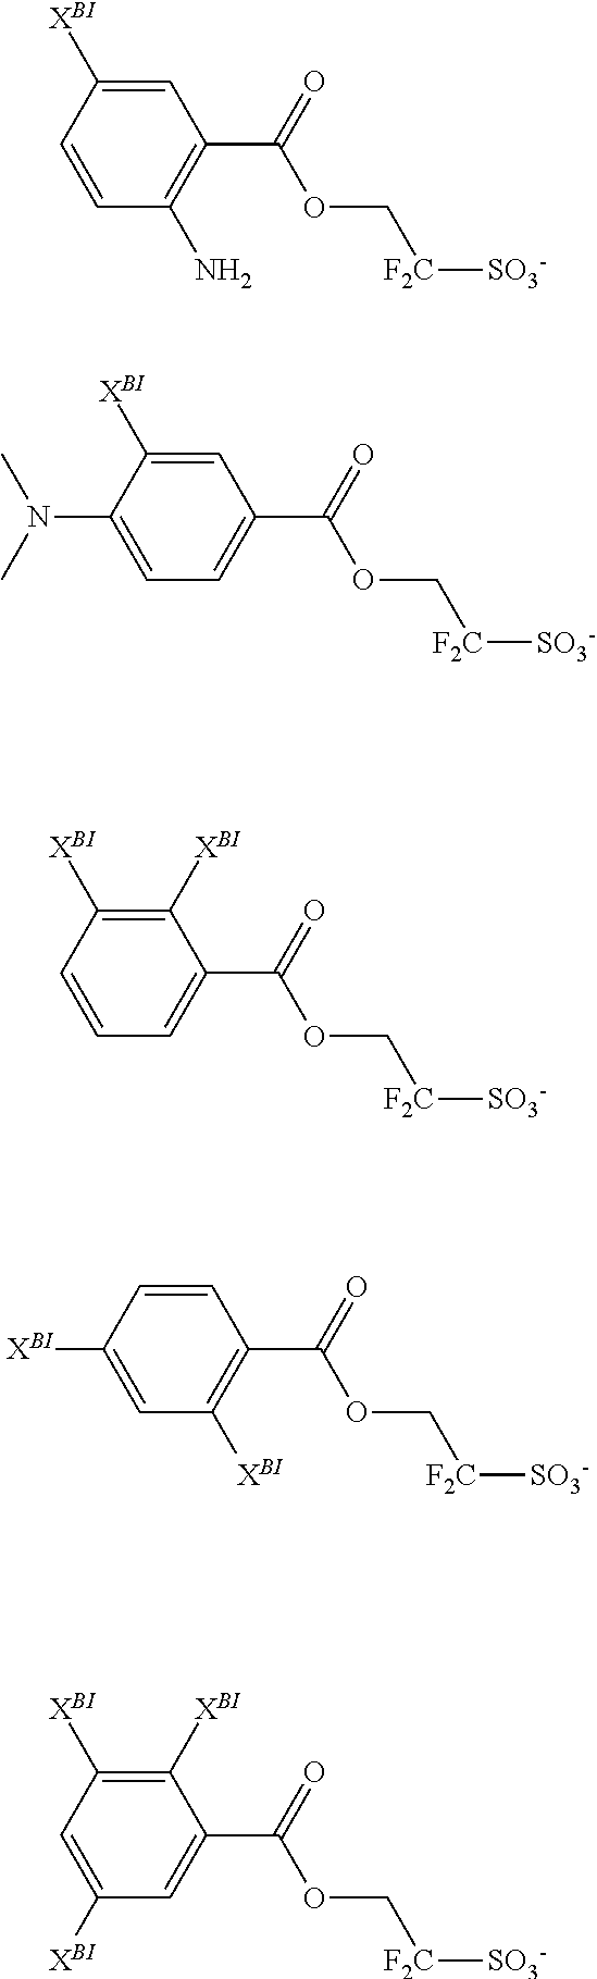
C1=C([XBI])C=CC(N)=C1C(=O)OC[F2C][SO3-].C1=C([XBI])C(N(C)C)=CC=C1C(=O)OC[F2C][SO3-].C1([XBI])=C([XBI])C=CC=C1C(=O)OC[F2C][SO3-].C1=CC([XBI])=CC([XBI])=C1C(=O)OC[F2C][SO3-].C1([XBI])=C([XBI])C=C([XBI])C=C1C(=O)OC[F2C][SO3-]
